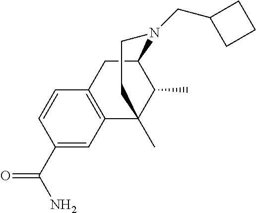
C1(C(N)=O)=CC2=C(C=C1)CC1N(CC3CCC3)CCC2(C)C1C
